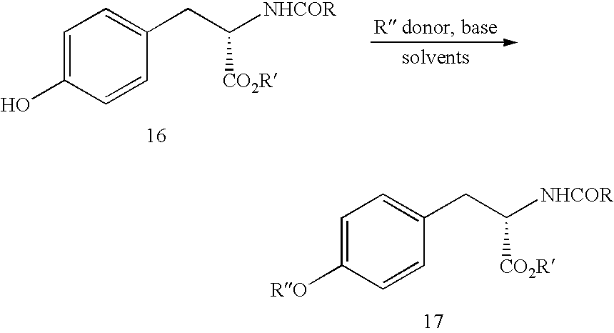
C1=C([RO])C=CC(CC([NHCOR])[CO2R])=C1.C1=C(O)C=CC(CC([NHCOR])[CO2R])=C1
